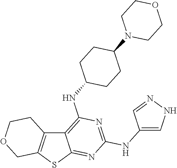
C12=C(SC3=NC(NC4=CNN=C4)=NC(NC4CCC(N5CCOCC5)CC4)=C13)COCC2
